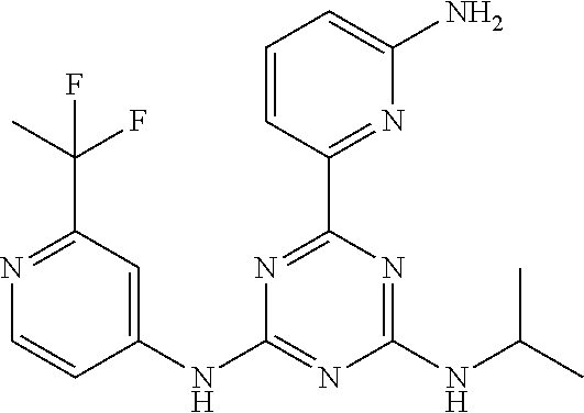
C1=CC(C2=NC(NC3=CC(C(C)(F)F)=NC=C3)=NC(NC(C)C)=N2)=NC(N)=C1
